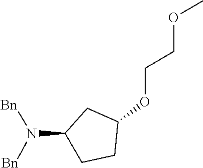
N(C1CCC(OCCOC)C1)([Bn])[Bn]
